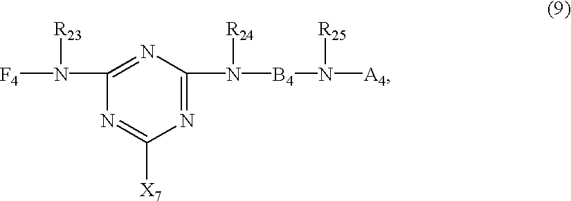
N1=C(N([B4]N([A4])[R25])[R24])N=C(N([F4])[R23])N=C1[X7]
